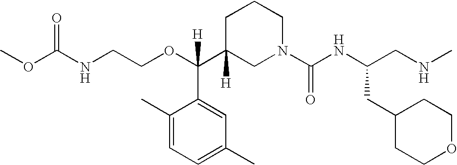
O=C(NCCOC(C1([H])CN(C(NC(CNC)CC2CCOCC2)=O)CCC1)(C1=CC(C)=CC=C1C)[H])OC
